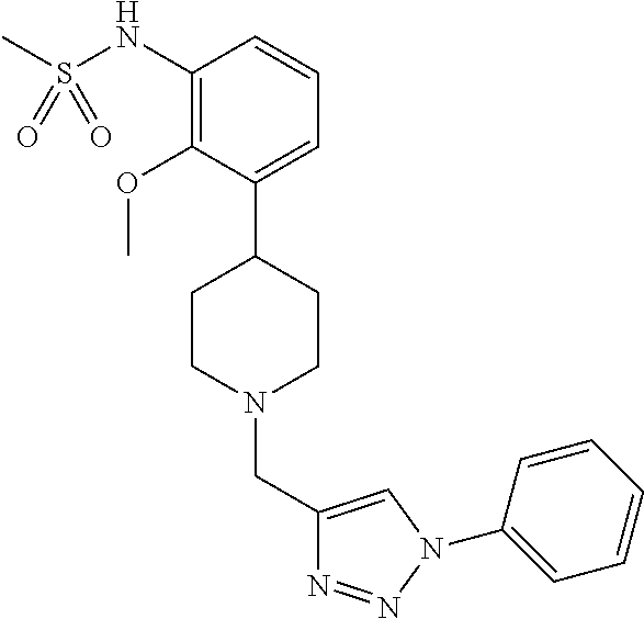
C1(NS(C)(=O)=O)=C(OC)C(C2CCN(CC3=CN(C4=CC=CC=C4)N=N3)CC2)=CC=C1
